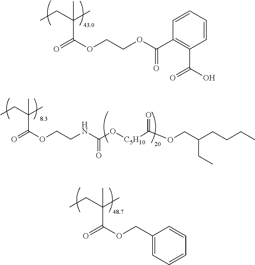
O=C(OCCOC(C1=C(C(O)=O)C=CC=C1)=O)C(CC)(C)C.O=C(OCC[H N]C(O[C5H10]C(OCC(CCCC)CC)=O)=O)C(CC)(C)C.O=C(OCC1=CC=CC=C1)C(CC)(C)C
